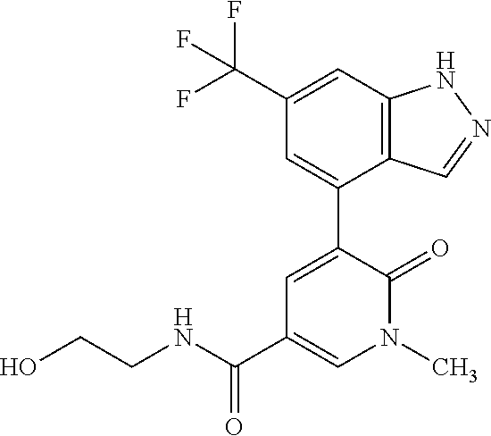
C12=C(C=C(C(F)(F)F)C=C1C1=CC(C(NCCO)=O)=CN(C)C1=O)NN=C2
